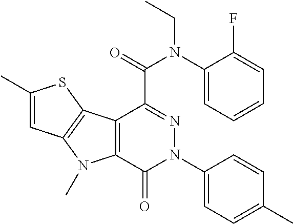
C12=C(C(=O)N(C3=CC=C(C)C=C3)N=C1C(=O)N(C1=CC=CC=C1F)CC)N(C)C1=C2SC(C)=C1
